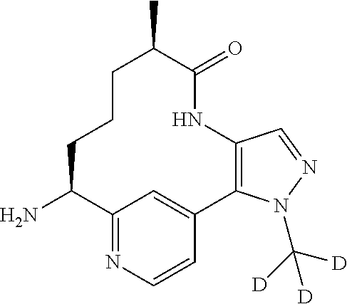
C12=C(N(C([D])([D])[D])N=C1)C1=CC(=NC=C1)C(N)CCCC(C)C(=O)N2
